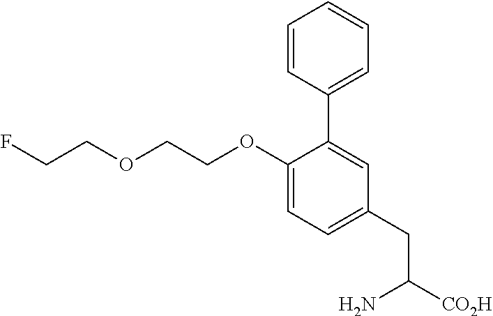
C1(OCCOCCF)=CC=C(CC([CO2H])N)C=C1C1=CC=CC=C1
